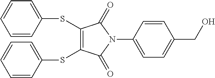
S(C1=C(SC2=CC=CC=C2)C(=O)N(C2=CC=C(CO)C=C2)C1=O)C1=CC=CC=C1
